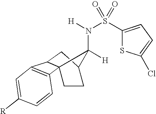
C1(S(N([H])C2([H])C34C(CC2CC3)C2=C4C=CC([R])=C2)(=O)=O)=CC=C(Cl)S1
